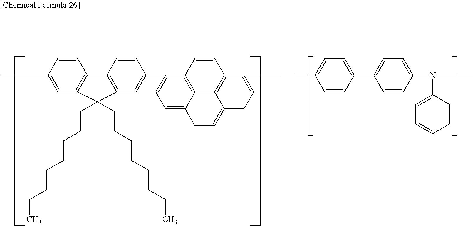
C1=CC(C)=CC2=C1C1=C(C=C(C3=CC=C4C5=C3C=CC3=C5C(=CC4)CC=C3C)C=C1)C2(CCCCCCCC)CCCCCCCC.C1=CC(N(C)C2=CC=CC=C2)=CC=C1C1=CC=C(C)C=C1
